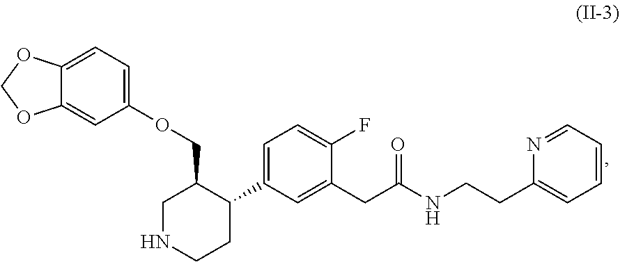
C1NCCC(C2=CC=C(F)C(CC(NCCC3=CC=CC=N3)=O)=C2)C1COC1=CC=C2C(=C1)OCO2
